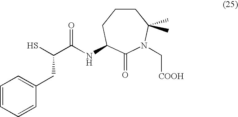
C1=CC=CC(CC(S)C(=O)NC2CCCC(C)(C)N(C[COOH])C2=O)=C1
